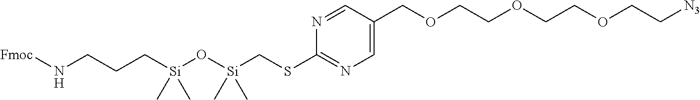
[Fmoc]NCCC[Si](O[Si](CSC1=NC=C(COCCOCCOCC[N3])C=N1)(C)C)(C)C
